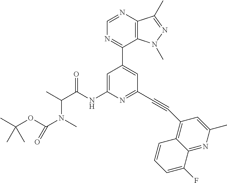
N1=C(C2=CC(C#CC3=C4C(=NC(C)=C3)C(F)=CC=C4)=NC(NC(C(C)N(C)C(OC(C)(C)C)=O)=O)=C2)C2=C(N=C1)C(C)=NN2C
